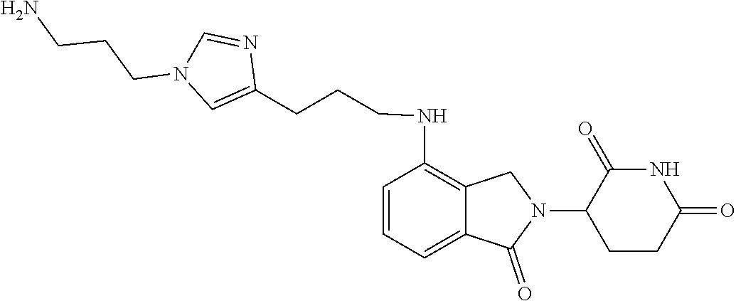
N(C1=C2C(=CC=C1)C(=O)N(C1CCC(=O)NC1=O)C2)CCCC1=CN(CCCN)C=N1
